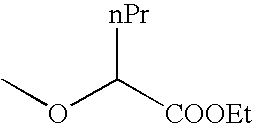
COC([COOEt])[nPr]
